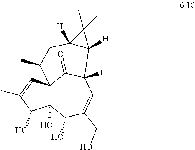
C12(O)C3(C=C(C)C1O)C(=O)C([H])(C=C(CO)C2O)C1([H])C([H])(CC3C)C1(C)C
